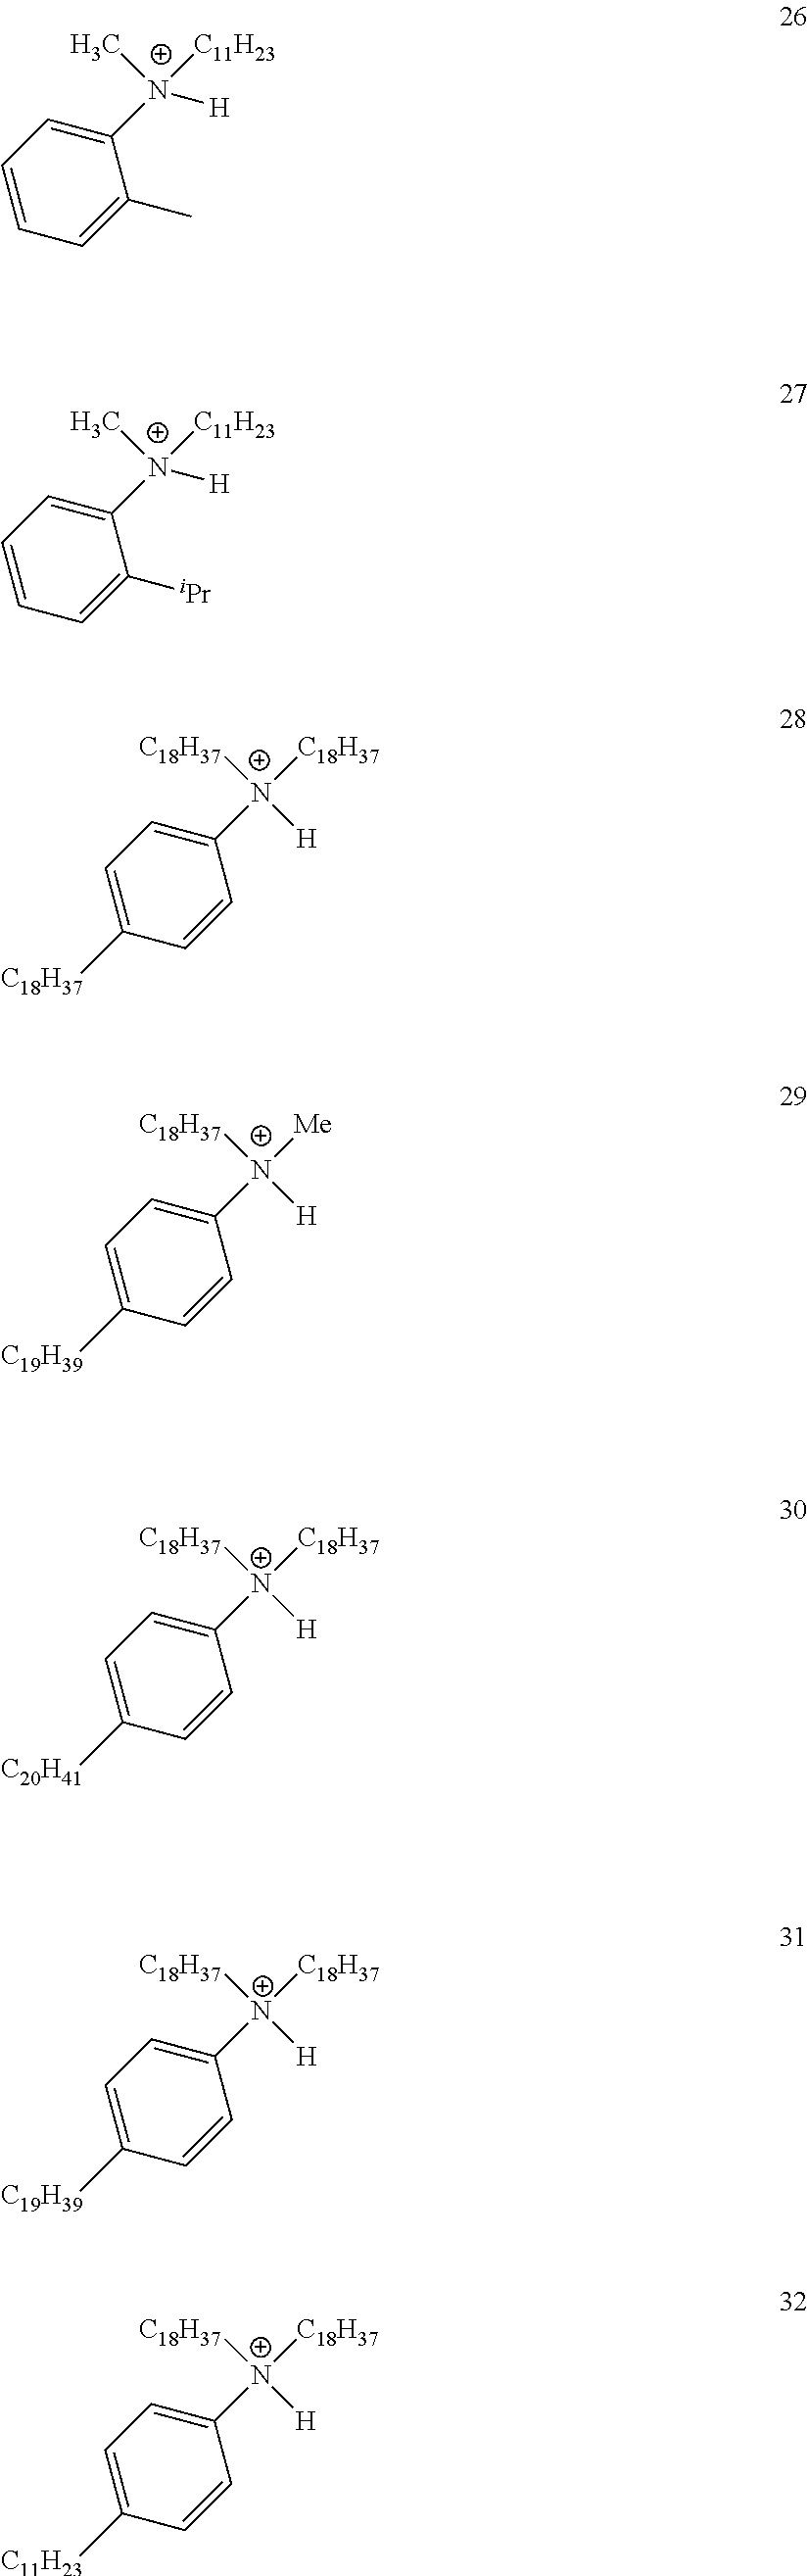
C1=CC=C(C)C([N+](C)([C11H23])[H])=C1.C1=CC=C([iPr])C([N+](C)([C11H23])[H])=C1.C1=C([C19H39])C=CC([N+]([C18H37])([Me])[H])=C1.C1=C([C18H37])C=CC([N+]([C18H37])([C18H37])[H])=C1.C1=C([C20H41])C=CC([N+]([C18H37])([C18H37])[H])=C1.C1=C([C19H39])C=CC([N+]([C18H37])([C18H37])[H])=C1.C1=C([C11H23])C=CC([N+]([C18H37])([C18H37])[H])=C1
